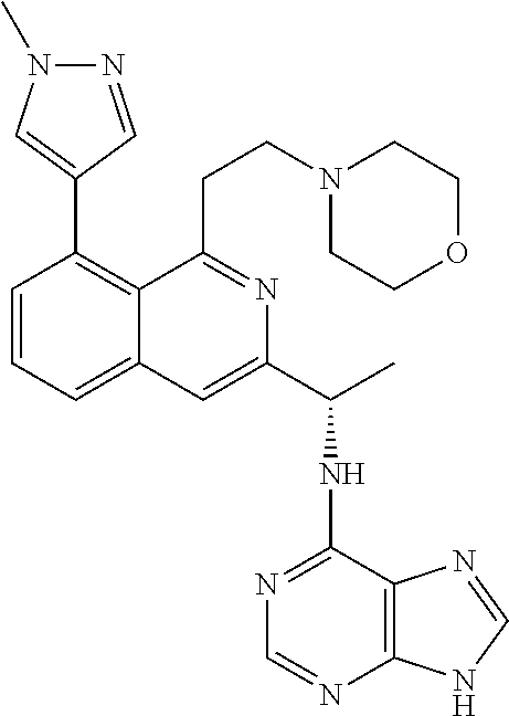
N1=CC(C2=C3C(=CC=C2)C=C(C(C)NC2=NC=NC4=C2N=CN4)N=C3CCN2CCOCC2)=CN1C
